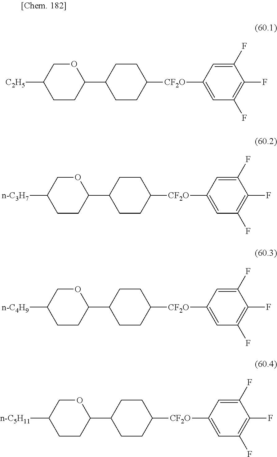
C1CC(C2CCC([C2H5])CO2)CCC1[CF2O]C1=CC(F)=C(F)C(F)=C1.C1CC(C2CCC([n-C3H7])CO2)CCC1[CF2O]C1=CC(F)=C(F)C(F)=C1.C1CC(C2CCC([n-C4H9])CO2)CCC1[CF2O]C1=CC(F)=C(F)C(F)=C1.C1CC(C2CCC([n-C5H11])CO2)CCC1[CF2O]C1=CC(F)=C(F)C(F)=C1
